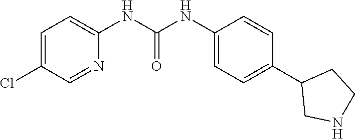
C1(NC(NC2=CC=C(Cl)C=N2)=O)=CC=C(C2CNCC2)C=C1
